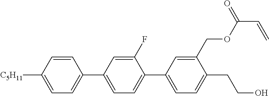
C1=CC([C5H11])=CC=C1C1=CC=C(C2=CC=C(CCO)C(COC(C=C)=O)=C2)C(F)=C1
